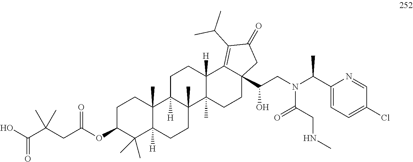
OC(C(CC(OC1C(C)(C)C2([H])C(C)(CC1)C1([H])C(C)(CC2)C2(C)C([H])(CC1)C1=C(C(C)C)C(=O)CC1(C(CN(C(C1=CC=C(Cl)C=N1)C)C(=O)CNC)O)CC2)=O)(C)C)=O
